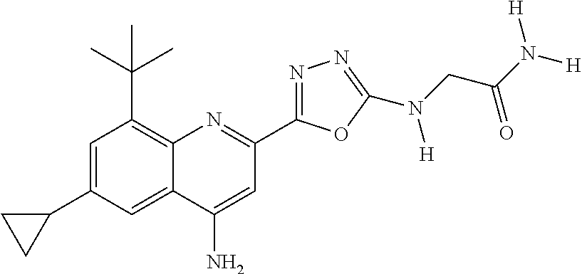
C1=C(C2CC2)C=C2C(=C1C(C)(C)C)N=C(C1=NN=C(N(CC(N([H])[H])=O)[H])O1)C=C2N
